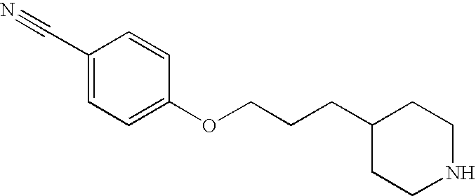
C1(C#N)=CC=C(OCCCC2CCNCC2)C=C1
